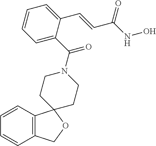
C1=CC=C(C(=O)N2CCC3(CC2)C2=C(C=CC=C2)CO3)C(C=CC(NO)=O)=C1
